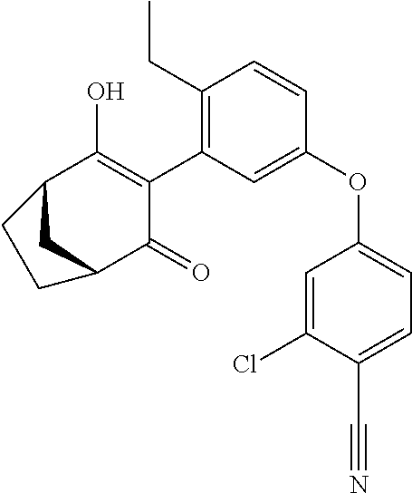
C1(OC2=CC=C(C#N)C(Cl)=C2)=CC(C2=C(O)C3CC(C2=O)CC3)=C(CC)C=C1
